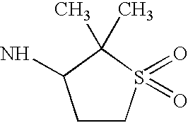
C1CS(=O)(=O)C(C)(C)C1N
